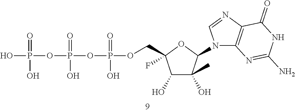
C(C1(F)C(O)C(O)(C)C(N2C3=C(N=C2)C(=O)NC(N)=N3)O1)OP(OP(OP(O)(O)=O)(=O)O)(=O)O
